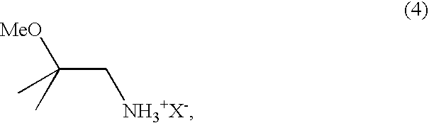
[MeO]C(C)(C)C[NH3+X-]
